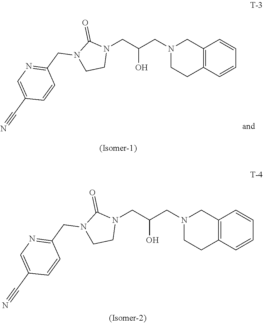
C12=C(CN(CC(CN3C(=O)N(CC4=NC=C(C#N)C=C4)CC3)O)CC1)C=CC=C2.C12=C(CN(CC(CN3C(=O)N(CC4=NC=C(C#N)C=C4)CC3)O)CC1)C=CC=C2
